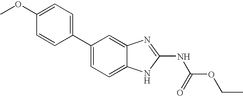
C1=C(OC)C=CC(C2=CC=C3C(=C2)N=C(NC(OCC)=O)N3)=C1
